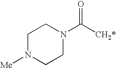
C1N([Me])CCN(C([CH2*])=O)C1
